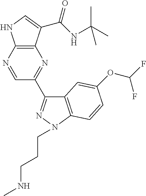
C12=C(C(C(NC(C)(C)C)=O)=CN1)N=C(C1=NN(CCCNC)C3=C1C=C(OC(F)F)C=C3)C=N2
